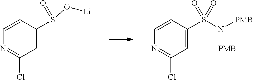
ClC1=NC=CC(S(N([PMB])[PMB])(=O)=O)=C1.O(S(=O)C1=CC(Cl)=NC=C1)[Li]
